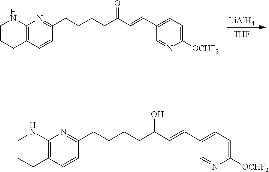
[LiAlH4].[THF].C1CCC2=C(N1)N=C(CCCCC(C=CC1=CC=C([OCHF2])N=C1)=O)C=C2.C1CCC2=C(N1)N=C(CCCCC(C=CC1=CC=C([OCHF2])N=C1)O)C=C2
